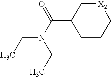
CCN(C(C1CCC[X2]C1)=O)CC
